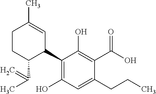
C1CC(C(C)=C)C(C2=C(O)C=C(CCC)C(C(O)=O)=C2O)C=C1C
